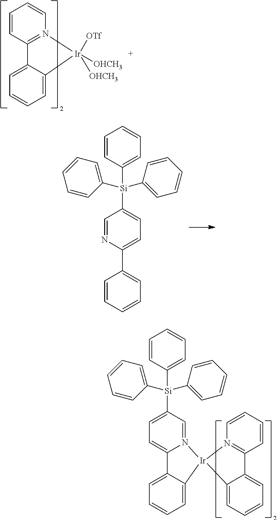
C1=CC2=N(C=C1)[Ir]([OTf])([OHCH3])([OHCH3])C1=CC=CC=C21.C1=NC(C2=CC=CC=C2)=CC=C1[Si](C1=CC=CC=C1)(C1=CC=CC=C1)C1=CC=CC=C1.C1=C([Si](C2=CC=CC=C2)(C2=CC=CC=C2)C2=CC=CC=C2)C=N2C(=C1)C1=CC=CC=C1[Ir]21N2=C(C=CC=C2)C2=CC=CC=C12
